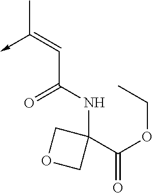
C(C(NC1(C(=O)OCC)COC1)=O)=C(C)->C
